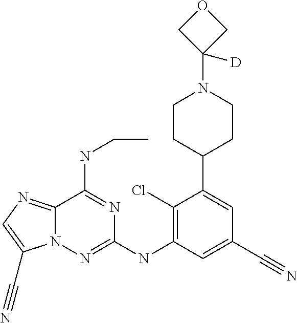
C1CC(C2=CC(C#N)=CC(NC3=NN4C(=NC=C4C#N)C(NCC)=N3)=C2Cl)CCN1C1([D])COC1
